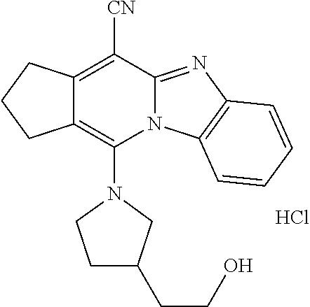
Cl.C12=C([CN])C3=NC4=C(N3C(N3CCC(CCO)C3)=C1CCC2)C=CC=C4
